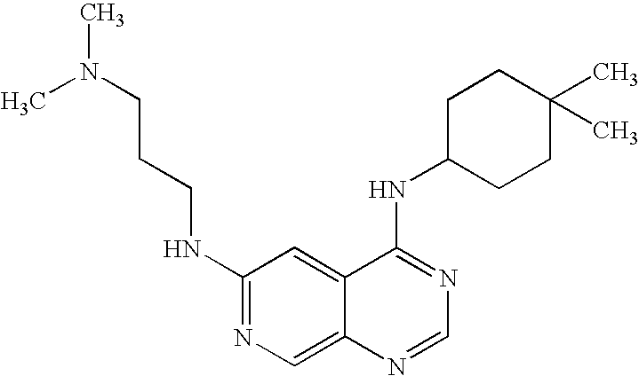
C1(NCCCN(C)C)=NC=C2C(=C1)C(NC1CCC(C)(C)CC1)=NC=N2
